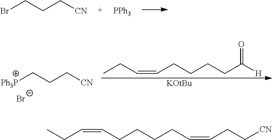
BrCCC[CN].[PPh3].[KOtBu].CCC=CCCCCC([H])=O.[Ph3P]CCC[CN].[Br-].CCC=CCCCCC=CCC[CN]
